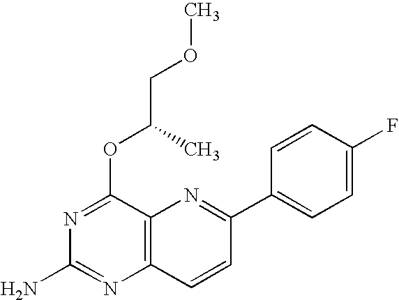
C12=C(C(OC(COC)C)=NC(N)=N1)N=C(C1=CC=C(F)C=C1)C=C2
